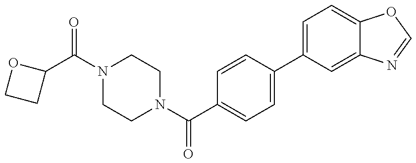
C1(C(=O)N2CCN(C(=O)C3=CC=C(C4=CC=C5C(=C4)N=CO5)C=C3)CC2)OCC1
